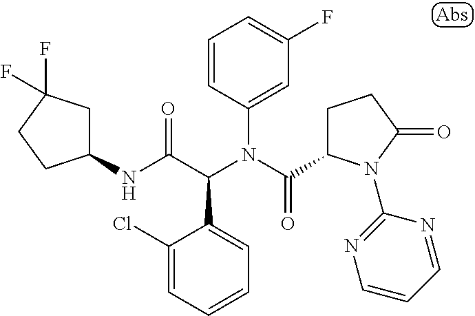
C1=CC(N(C(=O)C2CCC(=O)N2C2=NC=CC=N2)C(C(NC2CC(F)(F)CC2)=O)C2=CC=CC=C2Cl)=CC(F)=C1
